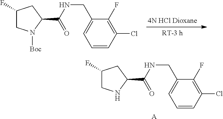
C1(F)CNC(C(NCC2=CC=CC(Cl)=C2F)=O)C1.[A].C1(F)CN([Boc])C(C(NCC2=CC=CC(Cl)=C2F)=O)C1
